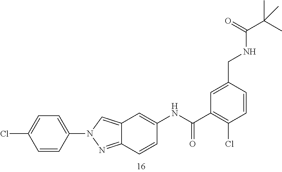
C1=C(CNC(C(C)(C)C)=O)C=CC(Cl)=C1C(NC1=CC2=CN(C3=CC=C(Cl)C=C3)N=C2C=C1)=O
